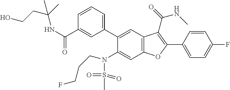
C1=CC(C2=C(C(=O)NC)C3=C(C=C(N(S(C)(=O)=O)CCCF)C(C4=CC=CC(C(NC(CCO)(C)C)=O)=C4)=C3)O2)=CC=C1F
